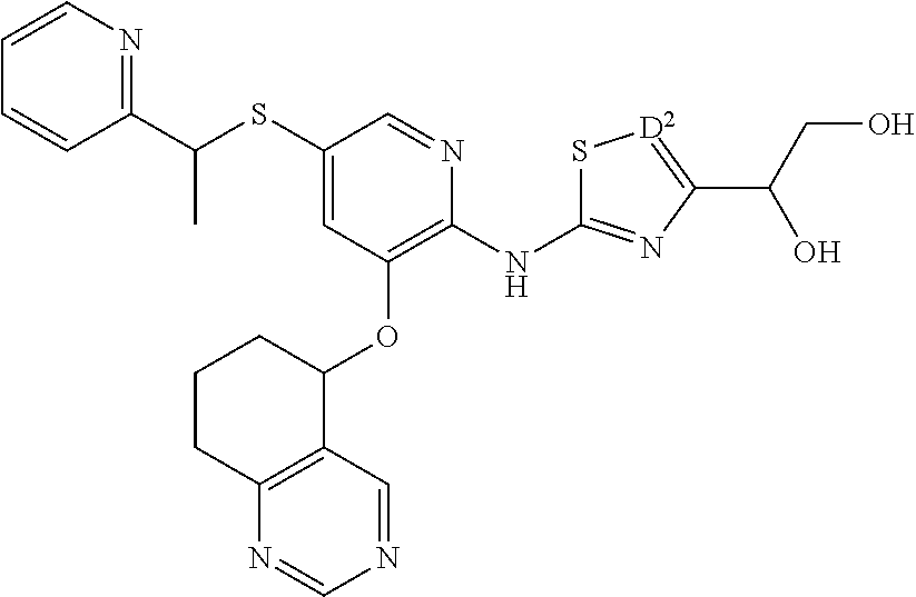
S(C1=CC(OC2CCCC3=C2C=NC=N3)=C(NC2=NC(C(CO)O)=[D2]S2)N=C1)C(C1=NC=CC=C1)C
